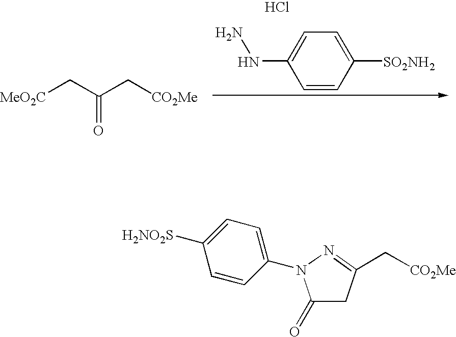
C1=CC([SO2NH2])=CC=C1NN.Cl.[MeO2C]CC(C[CO2Me])=O.C1(=O)CC(C[CO2Me])=NN1C1=CC=C([H2NO2S])C=C1
